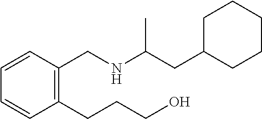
C1(CC(NCC2=C(CCCO)C=CC=C2)C)CCCCC1
